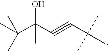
C(C(C#CC(C)(C)C)(O)C)(C)(C)C
